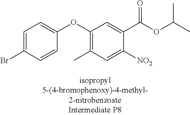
C1=C(Br)C=CC(OC2=C(C)C=C([NO2])C(C(OC(C)C)=O)=C2)=C1
